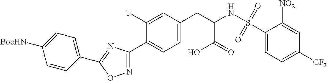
C1=C(F)C(C2=NOC(C3=CC=C([BocHN])C=C3)=N2)=CC=C1CC(NS(C1=CC=C([CF3])C=C1[NO2])(=O)=O)C(=O)O
